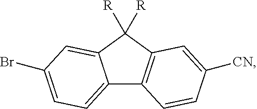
C12=CC=C(Br)C=C1C([R])([R])C1=C2C=CC([CN])=C1
